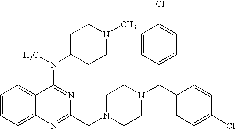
C1(N(C2CCN(C)CC2)C)=NC(CN2CCN(C(C3=CC=C(Cl)C=C3)C3=CC=C(Cl)C=C3)CC2)=NC2=CC=CC=C12
